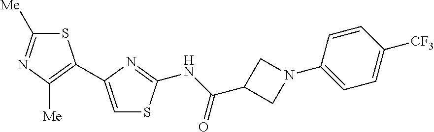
C1([Me])=NC([Me])=C(C2=CSC(NC(C3CN(C4=CC=C([CF3])C=C4)C3)=O)=N2)S1
